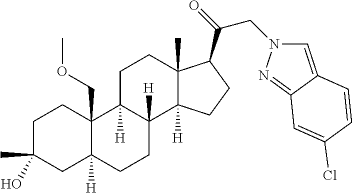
C1C(C)(O)CC2([H])C(COC)(C1)C1([H])C([H])(CC2)C2([H])C(C)(CC1)C(C(CN1C=C3C(=N1)C=C(Cl)C=C3)=O)CC2
